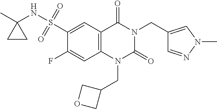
C1(F)=CC2=C(C=C1S(NC1(C)CC1)(=O)=O)C(=O)N(CC1=CN(C)N=C1)C(=O)N2CC1COC1
